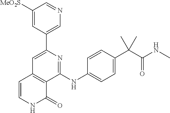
C1(C2=CN=CC([MeO2S])=C2)=CC2=C(C(NC3=CC=C(C(C(NC)=O)(C)C)C=C3)=N1)C(=O)NC=C2
